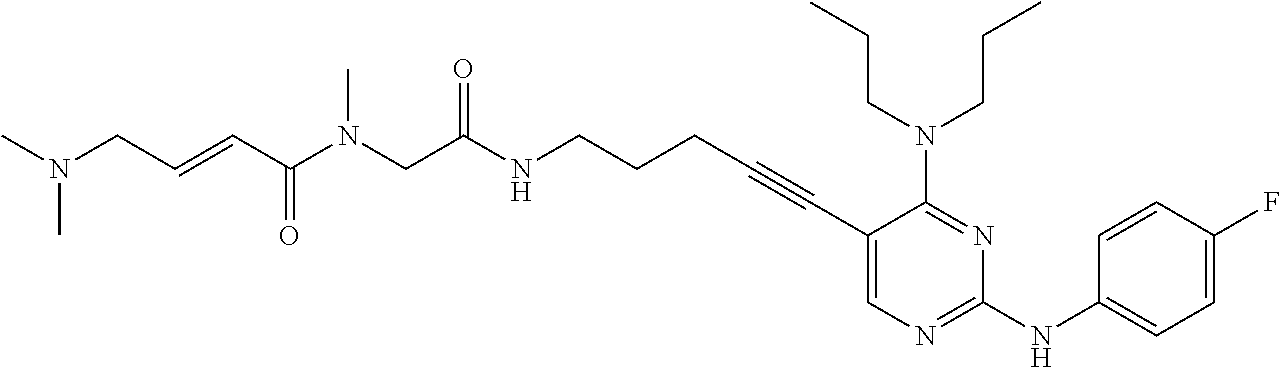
C1(C#CCCCNC(CN(C(C=CCN(C)C)=O)C)=O)=CN=C(NC2=CC=C(F)C=C2)N=C1N(CCC)CCC
